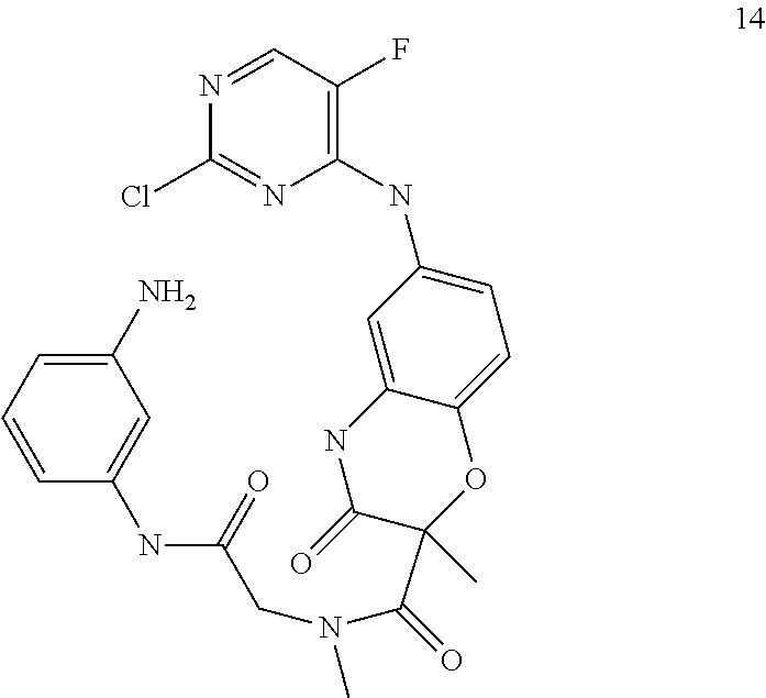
C1(NC2=CC=C3C(=C2)NC(=O)C(C(=O)N(CC(NC2=CC(N)=CC=C2)=O)C)(C)O3)=C(F)C=NC(Cl)=N1
